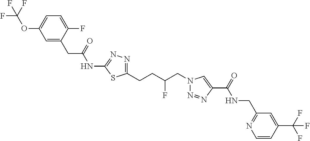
C1(NC(CC2=CC(OC(F)(F)F)=CC=C2F)=O)=NN=C(CCC(CN2N=NC(C(=O)NCC3=NC=CC(C(F)(F)F)=C3)=C2)F)S1
